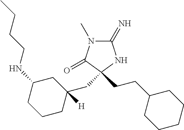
C1(=N)N(C)C(=O)C(CC2([H])CC(NCCCC)CCC2)(CCC2CCCCC2)N1
